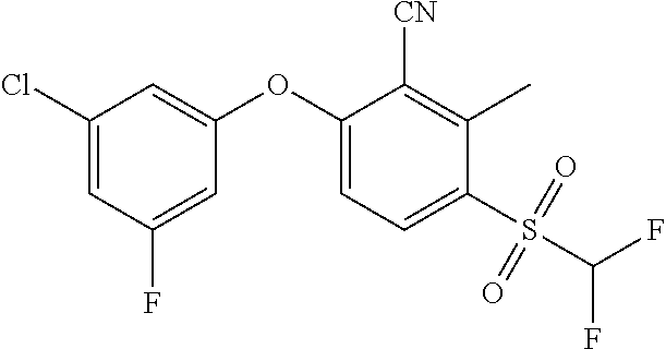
C1(Cl)=CC(F)=CC(OC2=CC=C(S(C(F)F)(=O)=O)C(C)=C2[CN])=C1
